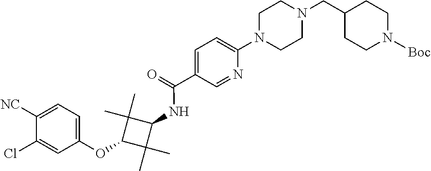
N(C1C(C)(C)C(OC2=CC=C([NC])C(Cl)=C2)C1(C)C)C(C1=CC=C(N2CCN(CC3CCN([Boc])CC3)CC2)N=C1)=O
